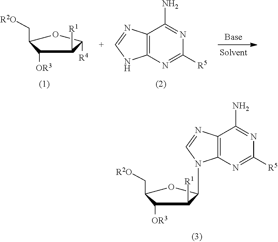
C1([OR3])C(C[R2O])OC(N2C3=C(C(N)=NC([R5])=N3)N=C2)C1[R1].C1([OR3])C(C[R2O])OC([R4])C1[R1].C12=C(N=C([R5])N=C1N)NC=N2
